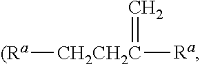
[(Ra][CH2CH2C]([Ra])=C
